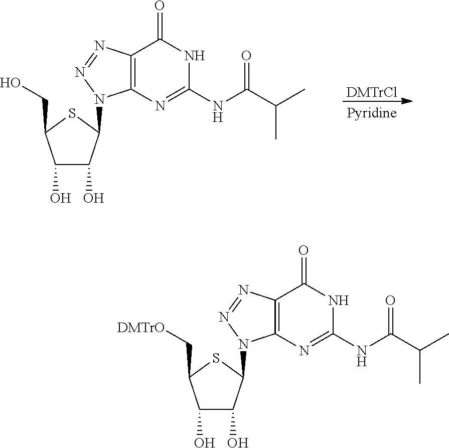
[DMTrCl].C1(O)C(O)C(N2C3=C(C(=O)NC(NC(C(C)C)=O)=N3)N=N2)SC1CO.C1(O)C(O)C(N2C3=C(C(=O)NC(NC(C(C)C)=O)=N3)N=N2)SC1C[DMTrO]
